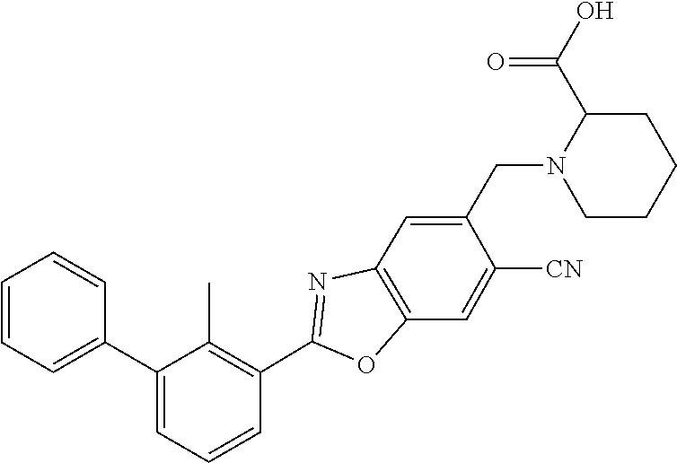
C12=C(OC(C3=C(C)C(C4=CC=CC=C4)=CC=C3)=N1)C=C([CN])C(CN1CCCCC1C(O)=O)=C2
